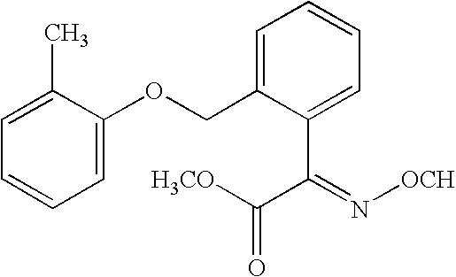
C1=C(C)C(OCC2=CC=CC=C2C(=N[OCH])C([H3CO])=O)=CC=C1
